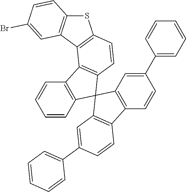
C1=CC(C2=CC3=C(C=C2)C2=C(C=C(C4=CC=CC=C4)C=C2)C32C3=C(C=CC=C3)C3=C2C=CC2=C3C3=C(S2)C=CC(Br)=C3)=CC=C1
